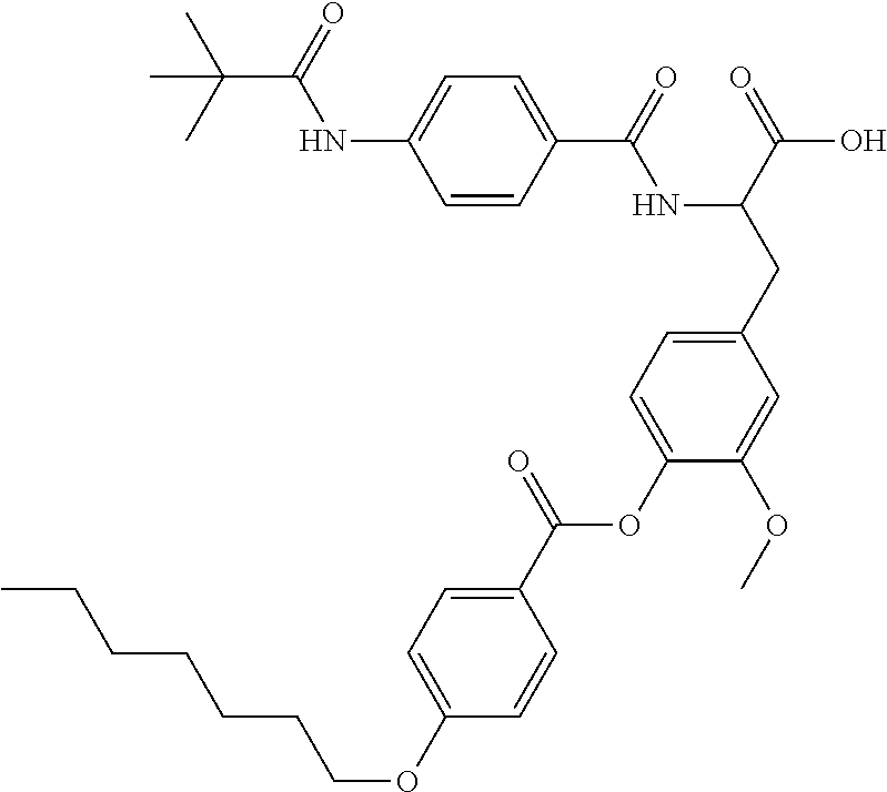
C1=CC(C(=O)NC(CC2=CC=C(OC(C3=CC=C(OCCCCCCC)C=C3)=O)C(OC)=C2)C(=O)O)=CC=C1NC(C(C)(C)C)=O
